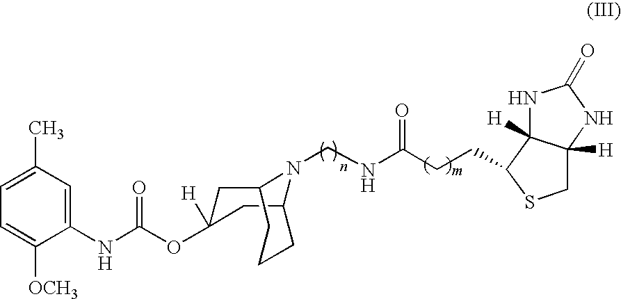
C12CC(OC(NC3=CC(C)=CC=C3[OCH3])=O)([H])CC(CCC1)N2CNC(CCC1C2([H])C([H])(CS1)NC(=O)N2)=O
